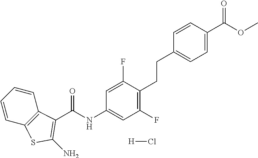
C1(F)=C(CCC2=CC=C(C(OC)=O)C=C2)C(F)=CC(NC(C2=C(N)SC3=C2C=CC=C3)=O)=C1.[H]Cl
